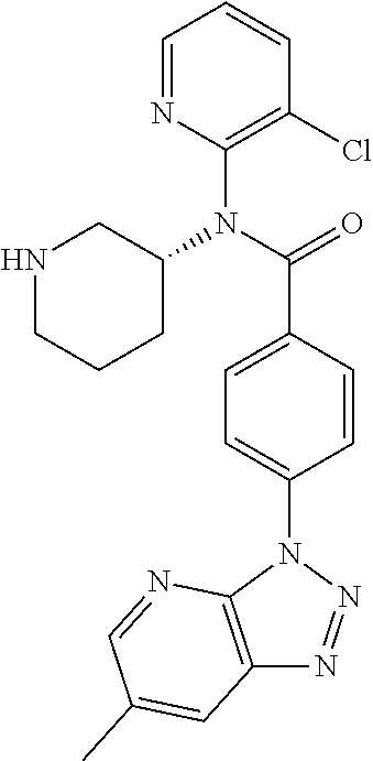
C1=NC(N(C(=O)C2=CC=C(N3C4=C(N=N3)C=C(C)C=N4)C=C2)C2CNCCC2)=C(Cl)C=C1
